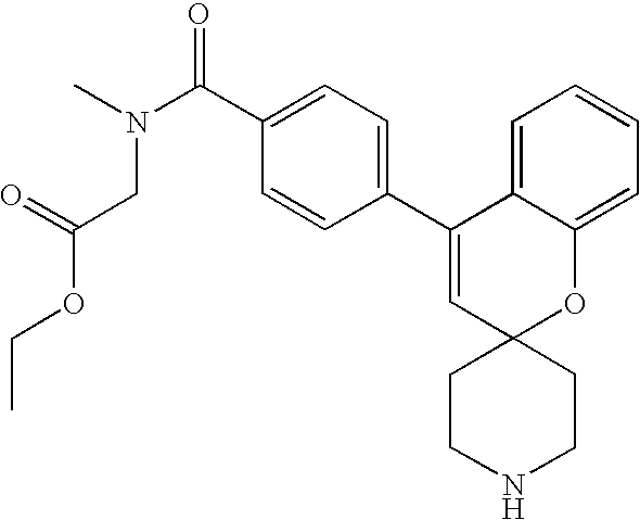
N(C(=O)C1=CC=C(C2=CC3(OC4=CC=CC=C24)CCNCC3)C=C1)(CC(=O)OCC)C
